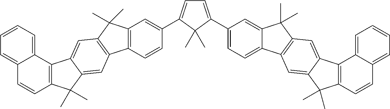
C12=C(C=CC(C3=CC=C(C4=CC=C5C(=C4)C(C)(C)C4=C5C=C5C(=C4)C4=C(C5(C)C)C=CC5=CC=CC=C45)C3(C)C)=C1)C1=C(C2(C)C)C=C2C(=C1)C(C)(C)C1=C2C2=CC=CC=C2C=C1
